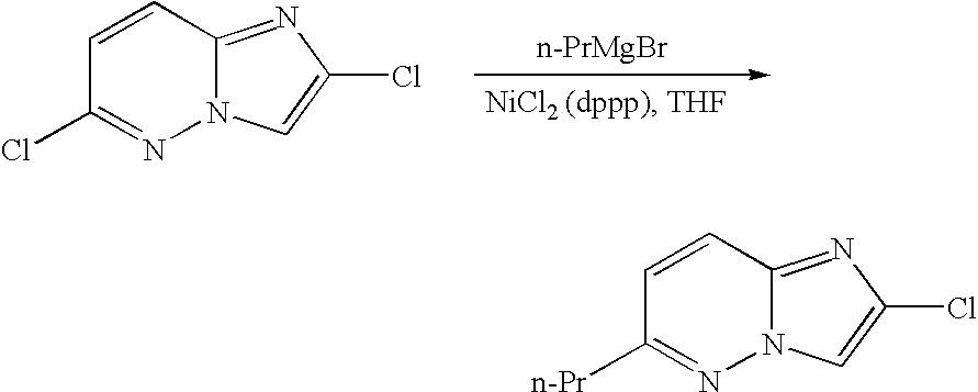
[n-PrMgBr].C1=CC2=NC(Cl)=CN2N=C1Cl.C1=CC2=NC(Cl)=CN2N=C1[n-Pr]
